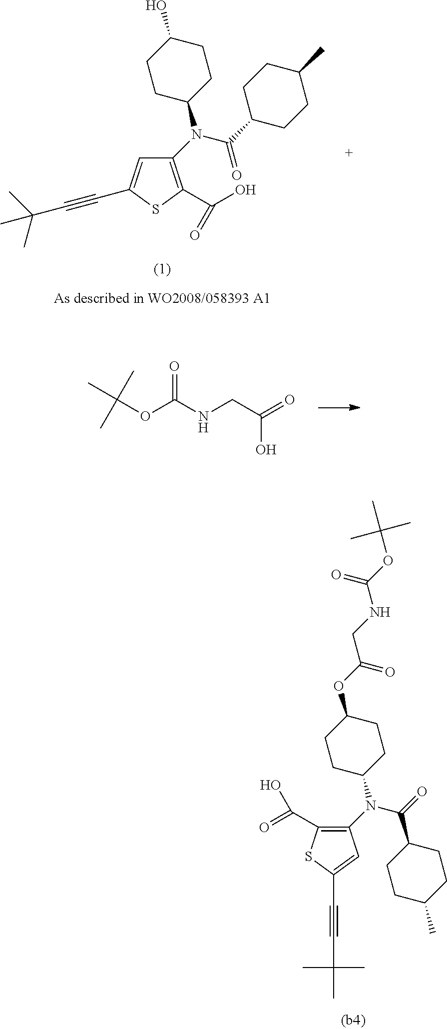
C1(N(C(=O)C2CCC(C)CC2)C2CCC(OC(CNC(OC(C)(C)C)=O)=O)CC2)=C(C(=O)O)SC(C#CC(C)(C)C)=C1.C1(N(C(=O)C2CCC(C)CC2)C2CCC(O)CC2)=C(C(=O)O)SC(C#CC(C)(C)C)=C1.CC(C)(C)OC(NCC(=O)O)=O
